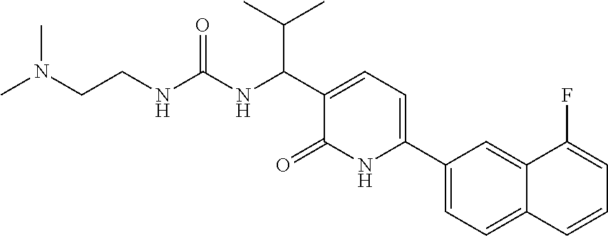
N(C(NC(C(C)C)C1=CC=C(C2=CC=C3C(=C2)C(F)=CC=C3)NC1=O)=O)CCN(C)C
